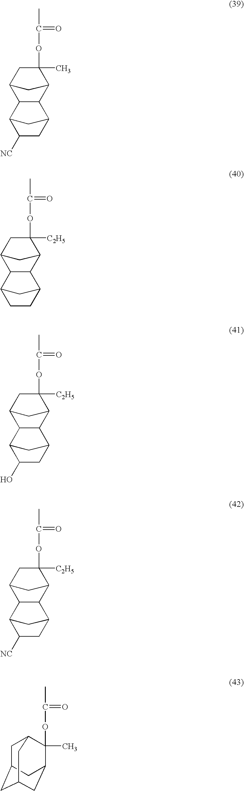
O(C(C)=O)C1(C)C2C3C4CC([NC])C(C4)C3C(C2)C1.O(C(C)=O)C1([C2H5])C2C3C4CCC(C4)C3C(C2)C1.O(C(C)=O)C1([C2H5])C2C3C4CC(O)C(C4)C3C(C2)C1.O(C(C)=O)C1([C2H5])C2C3C4CC([NC])C(C4)C3C(C2)C1.O(C(C)=O)C1(C)C2CC3CC(CC1C3)C2
